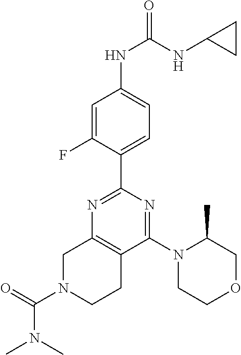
C1=C(F)C(C2=NC3=C(C(N4CCOCC4C)=N2)CCN(C(=O)N(C)C)C3)=CC=C1NC(NC1CC1)=O
